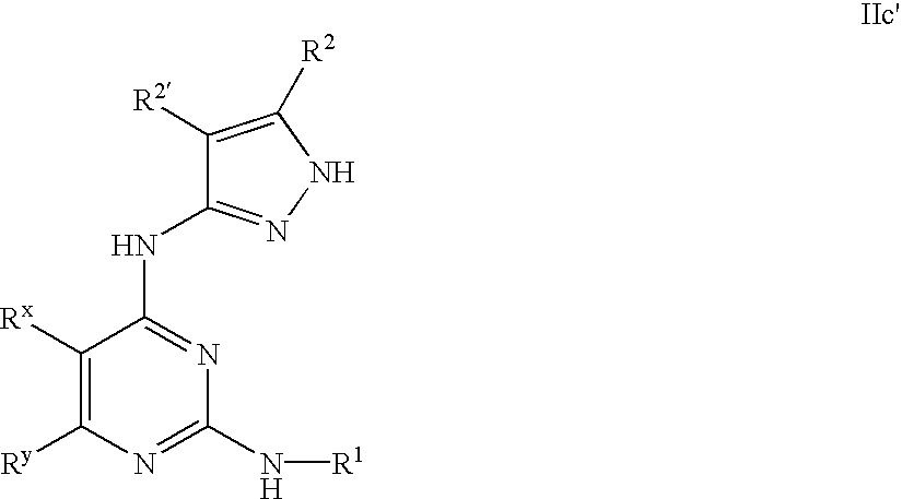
N(C1=NC(N[R1])=NC([Ry])=C1[Rx])C1=NNC([R2])=C1[R2]
